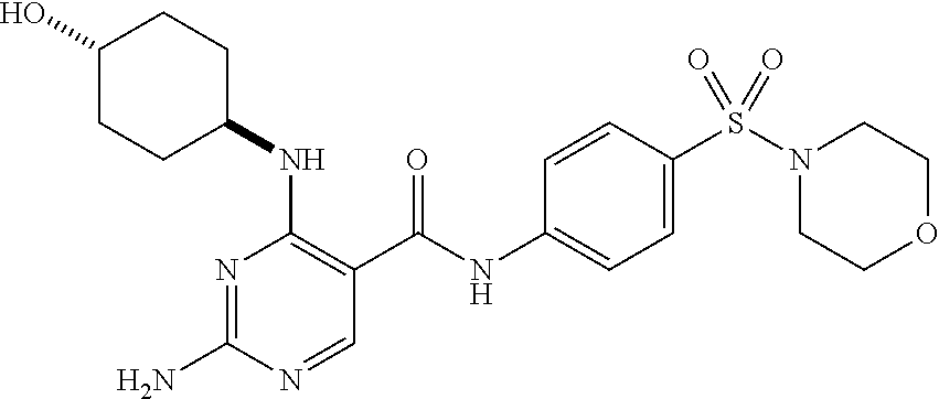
NC1=NC(NC2CCC(O)CC2)=C(C(NC2=CC=C(S(N3CCOCC3)(=O)=O)C=C2)=O)C=N1
